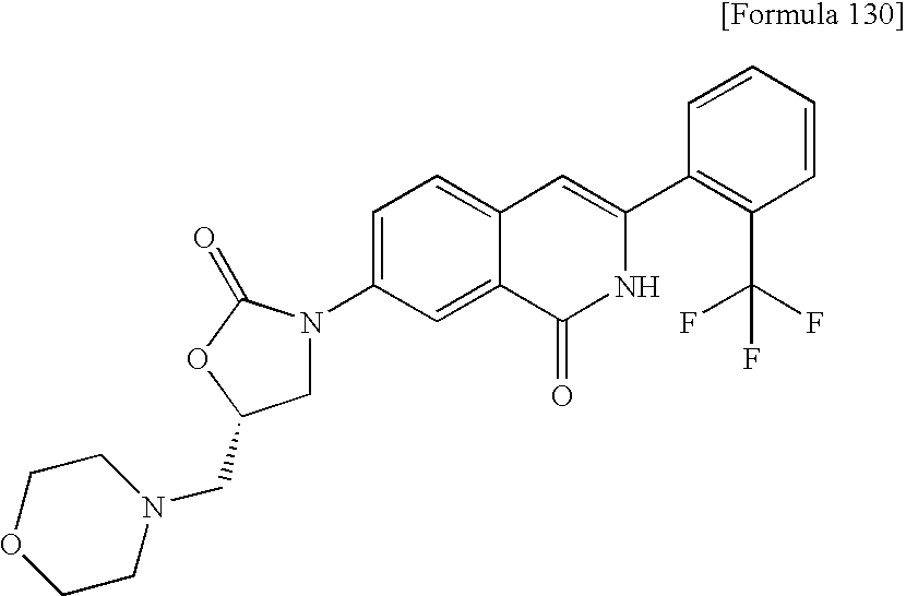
C1N(C2=CC=C3C(=C2)C(=O)NC(C2=C(C(F)(F)F)C=CC=C2)=C3)C(=O)OC1CN1CCOCC1
